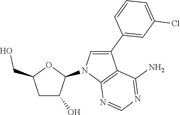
C1C(O)C(N2C3=C(C(C4=CC(Cl)=CC=C4)=C2)C(N)=NC=N3)OC1CO
